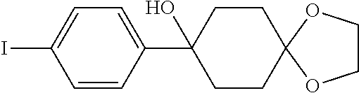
C1=CC(C2(O)CCC3(CC2)OCCO3)=CC=C1I
